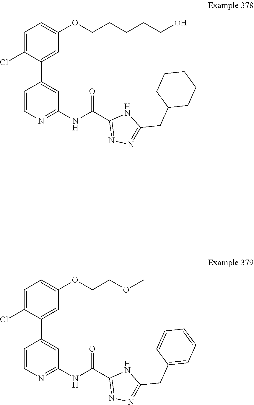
C1=C(OCCCCCO)C=C(C2=CC(NC(C3=NN=C(CC4CCCCC4)N3)=O)=NC=C2)C(Cl)=C1.C1=C(OCCOC)C=C(C2=CC(NC(C3=NN=C(CC4=CC=CC=C4)N3)=O)=NC=C2)C(Cl)=C1
